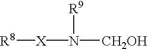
[R8][X]N([CH2OH])[R9]
